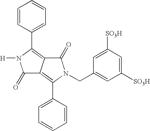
C1=CC(C2=C3C(=C(C4=CC=CC=C4)N(CC4=CC([SO3H])=CC([SO3H])=C4)C3=O)C(=O)N2[H])=CC=C1
